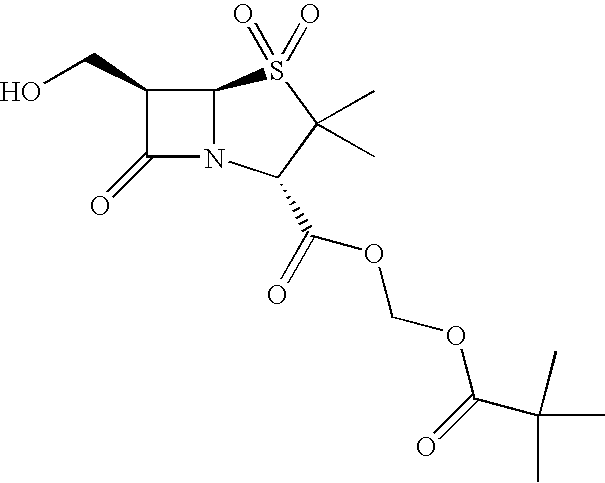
C1(CO)C(=O)N2C1S(=O)(=O)C(C)(C)C2C(=O)OCOC(C(C)(C)C)=O
